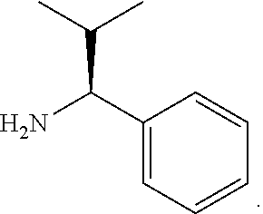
C(C)(C)C(C1=CC=CC=C1)N
